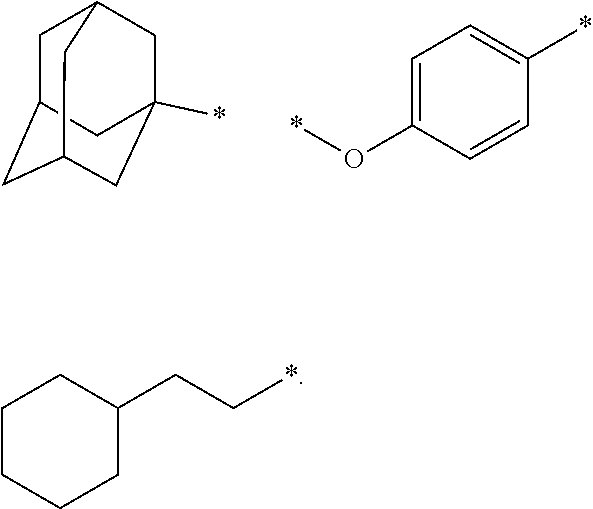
C1=C(O*)C=CC(*)=C1.C1C2CC3CC(*)(CC1C3)C2.C1CCCC(CC*)C1
